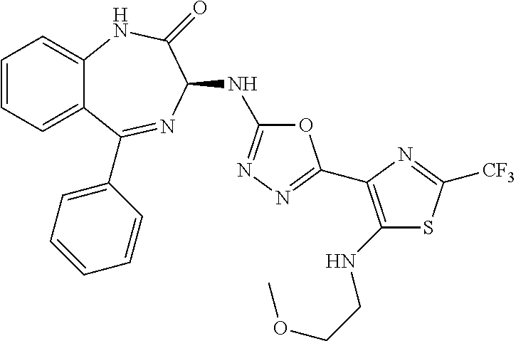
C1=CC=C2C(=C1)NC(=O)C(NC1=NN=C(C3=C(NCCOC)SC([CF3])=N3)O1)N=C2C1=CC=CC=C1
